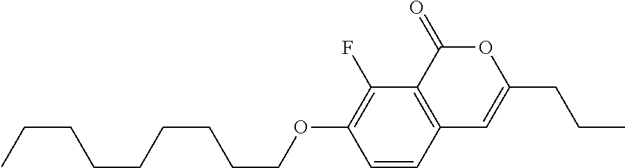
C1=CC2=C(C(F)=C1OCCCCCCCCC)C(=O)OC(CCC)=C2
